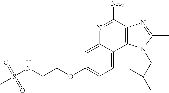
C1=C2C(=CC=C1OCCNS(C)(=O)=O)C1=C(C(N)=N2)N=C(C)N1CC(C)C
